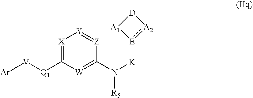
[Q1](C1=[X][Y]=[Z]C(N([K][E]2:[A2][D][A1]2)[R5])=[W]1)[V][Ar]
